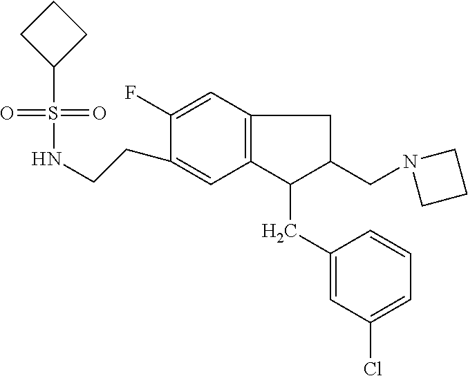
S(=O)(=O)(C1CCC1)NCCC1=CC2=C(C=C1F)CC(CN1CCC1)C2CC1=CC(Cl)=CC=C1
